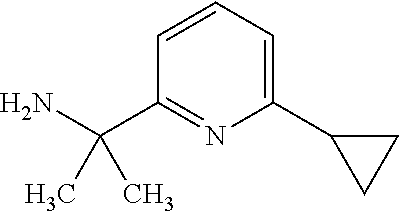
C1=CC=C(C2CC2)N=C1C(N)(C)C
